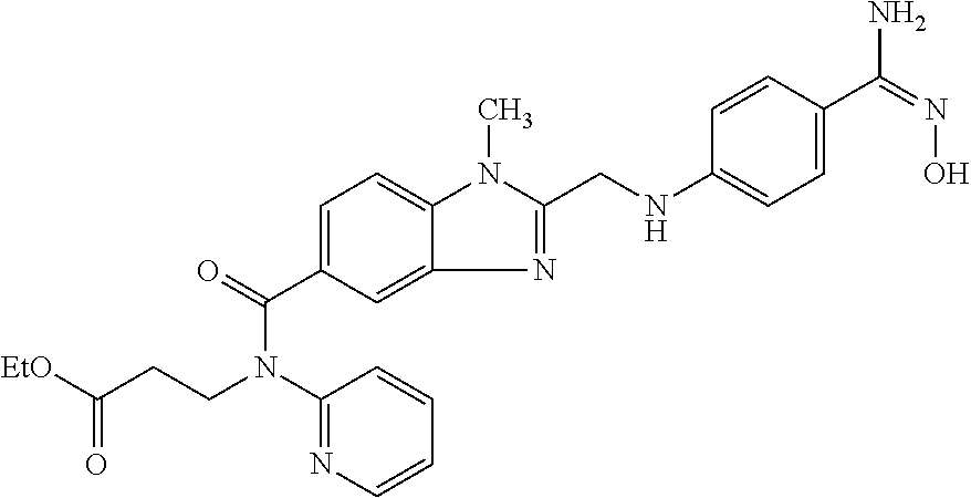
C(CCN(C(C1=CC=C2C(=C1)N=C(CNC1=CC=C(C(N)=NO)C=C1)N2C)=O)C1=NC=CC=C1)([EtO])=O
